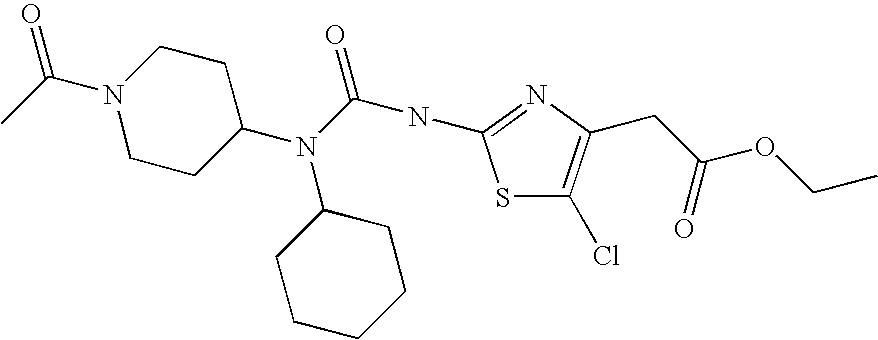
CC(N1CCC(N(C(=O)NC2=NC(CC(OCC)=O)=C(Cl)S2)C2CCCCC2)CC1)=O
